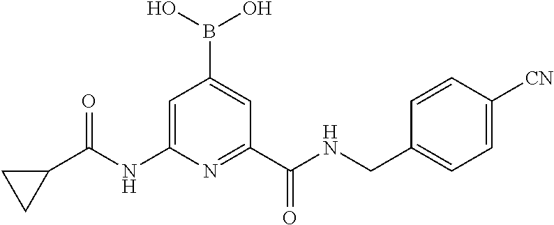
C1=C(NC(C2CC2)=O)N=C(C(NCC2=CC=C([CN])C=C2)=O)C=C1B(O)O
